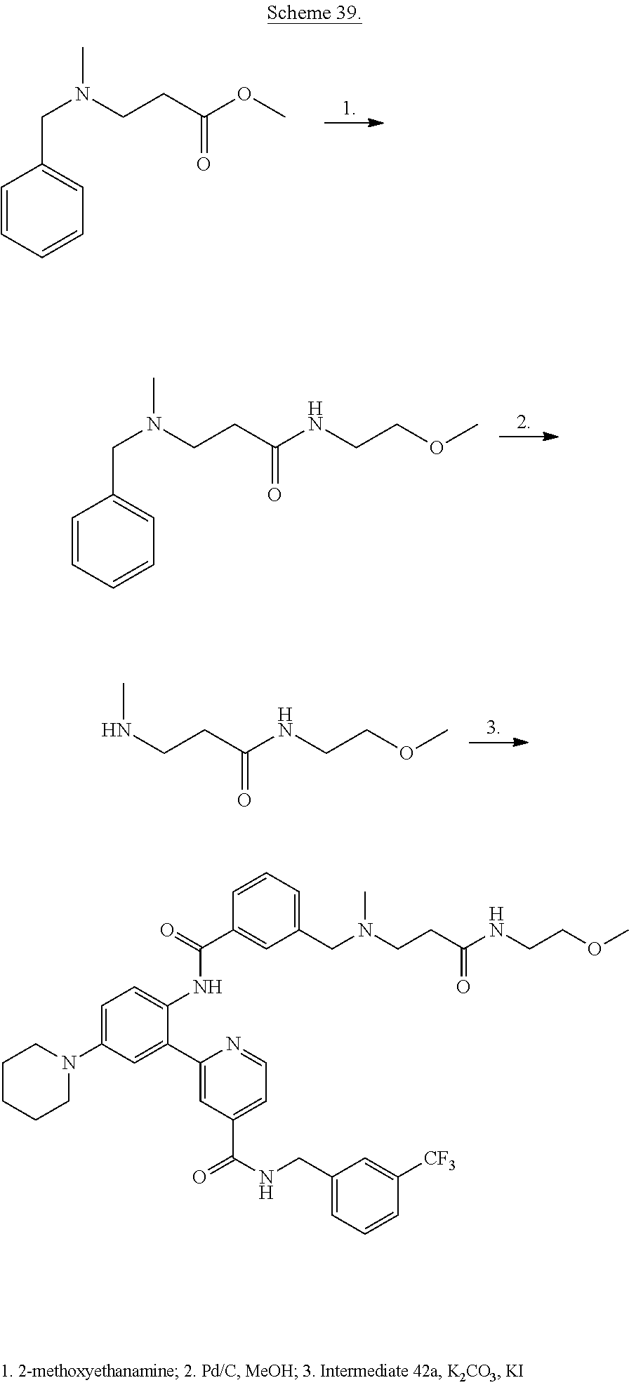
C1=C(N2CCCCC2)C=C(C2=CC(C(=O)NCC3=CC=CC([CF3])=C3)=CC=N2)C(NC(C2=CC(CN(CCC(NCCOC)=O)C)=CC=C2)=O)=C1.C(N(CCC(OC)=O)C)C1=CC=CC=C1.C(N(CCC(NCCOC)=O)C)C1=CC=CC=C1.N(CCC(NCCOC)=O)C
